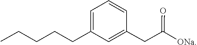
C1(CC(=O)[ONa])=CC(CCCCC)=CC=C1
